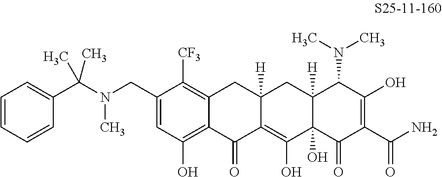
C1(CN(C)C(C2=CC=CC=C2)(C)C)=CC(O)=C2C(=C1[CF3])CC1([H])C(=C(O)C3(O)C([H])(C1)C(N(C)C)C(O)=C(C(N)=O)C3=O)C2=O
